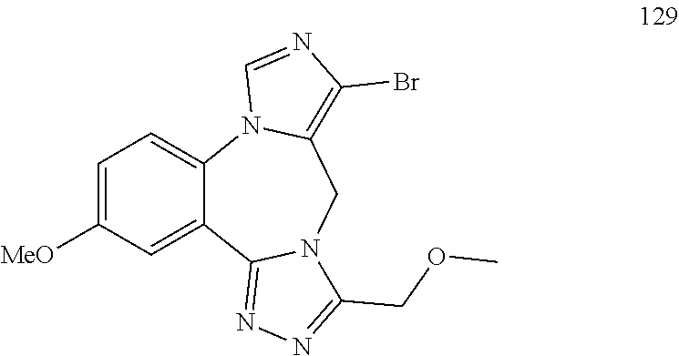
C1=C([MeO])C=C2C(=C1)N1C(=C(Br)N=C1)CN1C2=NN=C1COC
